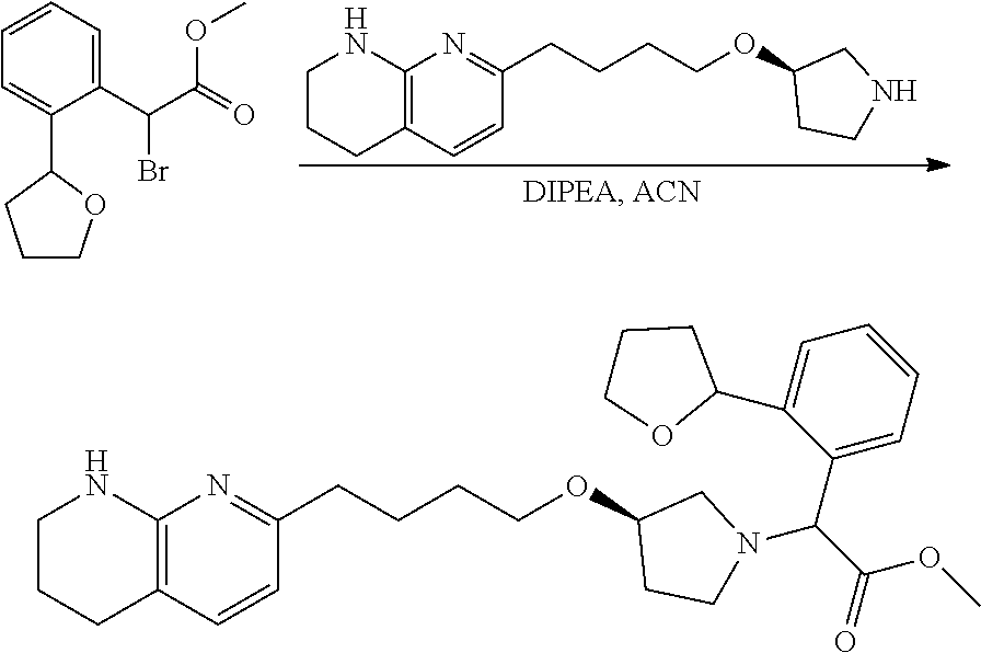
C1(C(C(=O)OC)Br)=CC=CC=C1C1CCCO1.C12=C(C=CC(CCCCOC3CCNC3)=N1)CCCN2.C12=C(C=CC(CCCCOC3CCN(C(C4=CC=CC=C4C4CCCO4)C(OC)=O)C3)=N1)CCCN2
